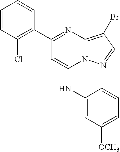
C1=CC(Cl)=C(C2=NC3=C(Br)C=NN3C(NC3=CC([OCH3])=CC=C3)=C2)C=C1
